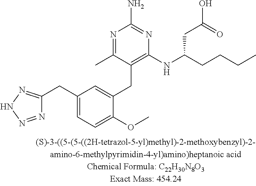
C1(CC2=CC=C(OC)C(CC3=C(NC(CC(=O)O)CCCC)N=C(N)N=C3C)=C2)=NNN=N1
